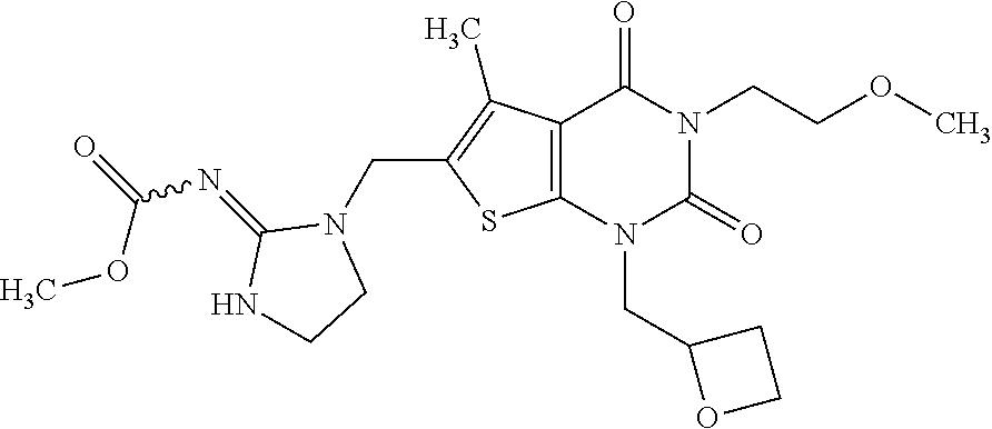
C12=C(N(CC3OCC3)C(=O)N(CCOC)C1=O)SC(CN1C(=NC(OC)=O)NCC1)=C2C
